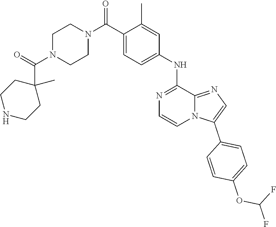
C1(C(=O)N2CCN(C(C3=CC=C(NC4=NC=CN5C(C6=CC=C(OC(F)F)C=C6)=CN=C54)C=C3C)=O)CC2)(C)CCNCC1
